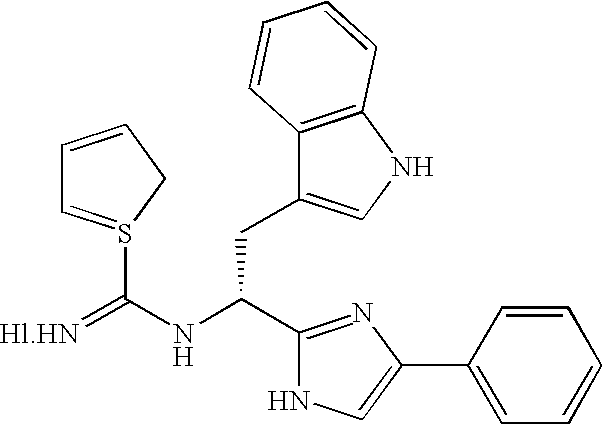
[Hl.HN]=C(NC(C1=NC(C2=CC=CC=C2)=CN1)CC1=CNC2=C1C=CC=C2)S1=CC=CC1
